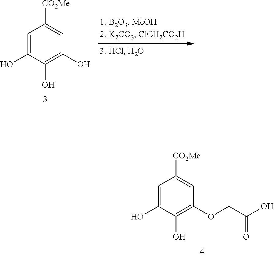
C1=C(O)C(O)=C(O)C=C1[CO2Me].C1=C(O)C(O)=C(OCC(O)=O)C=C1[CO2Me]
